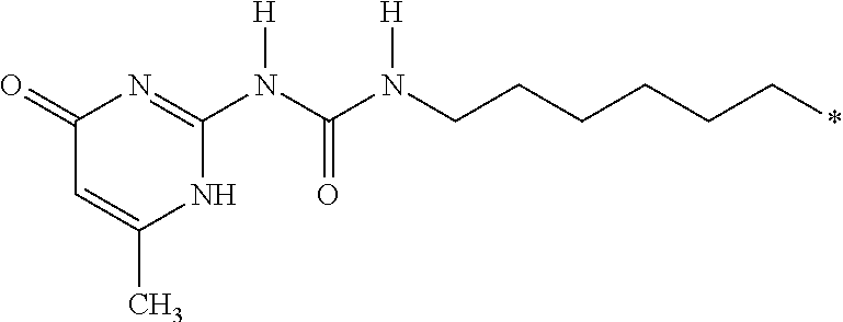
C(CCCC*)CN(C(N(C1=NC(=O)C=C(C)N1)[H])=O)[H]
